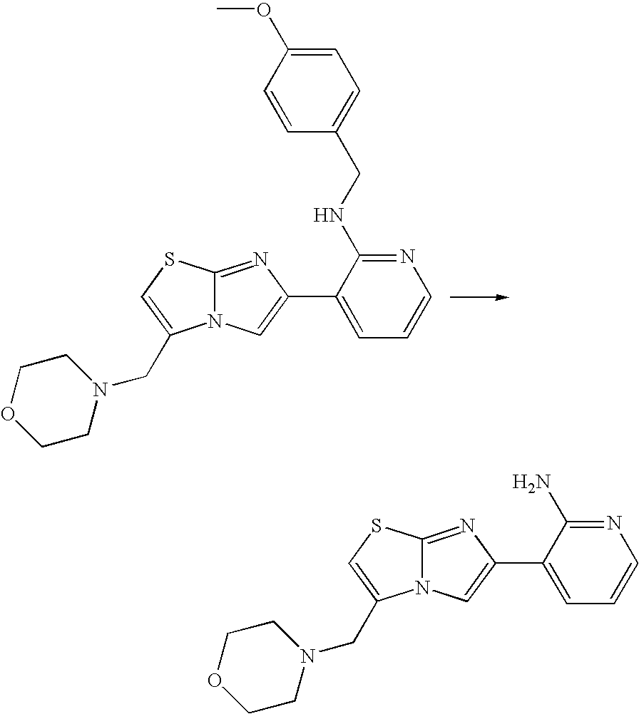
N1=C(NCC2=CC=C(OC)C=C2)C(C2=CN3C(=N2)SC=C3CN2CCOCC2)=CC=C1.N1=C(N)C(C2=CN3C(=N2)SC=C3CN2CCOCC2)=CC=C1
